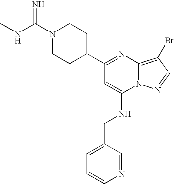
C1=CN=CC(CNC2=CC(C3CCN(C(NC)=N)CC3)=NC3=C(Br)C=NN23)=C1
